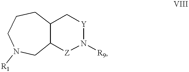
C12C([Z]N([R9])[Y]C1)CN([R1])CCC2
